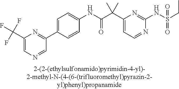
N1=CC=C(C(C(NC2=CC=C(C3=NC(C(F)(F)F)=CN=C3)C=C2)=O)(C)C)N=C1NS(=O)(=O)CC
